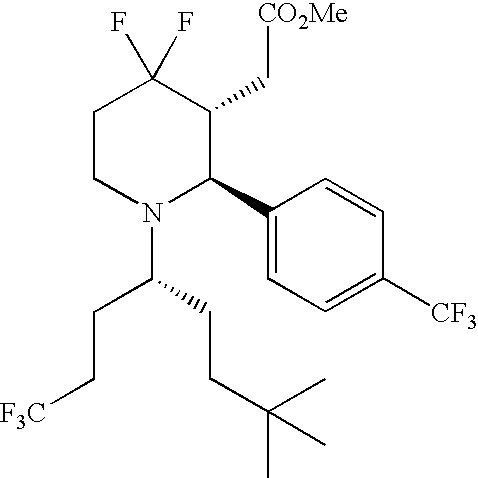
C1CN(C(CCC(C)(C)C)CC[F3C])C(C2=CC=C([CF3])C=C2)C(C[CO2Me])C1(F)F
